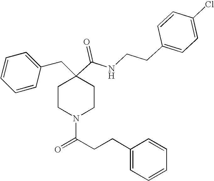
C1=CC=CC(CC2(C(=O)NCCC3=CC=C(Cl)C=C3)CCN(C(CCC3=CC=CC=C3)=O)CC2)=C1
